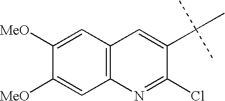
C12=C(N=C(Cl)C(C(C)(C)C)=C1)C=C([MeO])C([MeO])=C2
